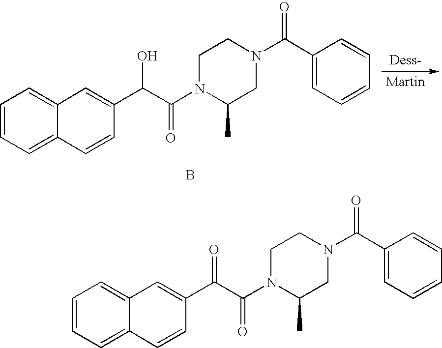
C1=CC=C2C(=C1)C=C(C(C(N1C(C)CN(C(C3=CC=CC=C3)=O)CC1)=O)O)C=C2.B.C1=CC=C2C(=C1)C=C(C(C(N1C(C)CN(C(C3=CC=CC=C3)=O)CC1)=O)=O)C=C2
